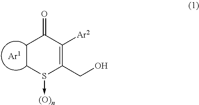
C1CS(->[(O)n])C(CO)=C([Ar2])C1=O
